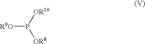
[R9O]P([OR10])[OR8]
